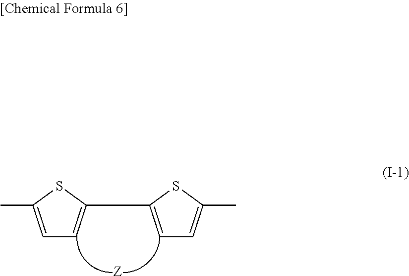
C1=C(C)SC(C2=CC=C(C)S2)=C1.[Z]
